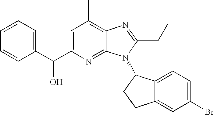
C1=C(C(C2=CC=CC=C2)O)N=C2C(=C1C)N=C(CC)N2C1C2=CC=C(Br)C=C2CC1
